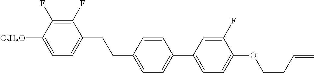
C1(F)=C(F)C([C2H5O])=CC=C1CCC1=CC=C(C2=CC=C(OCCC=C)C(F)=C2)C=C1
